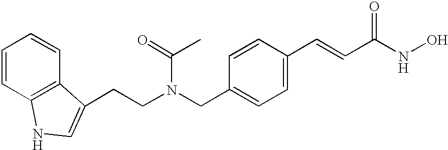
C(N(CC1=CC=C(C=CC(NO)=O)C=C1)C(=O)C)CC1=CNC2=C1C=CC=C2
